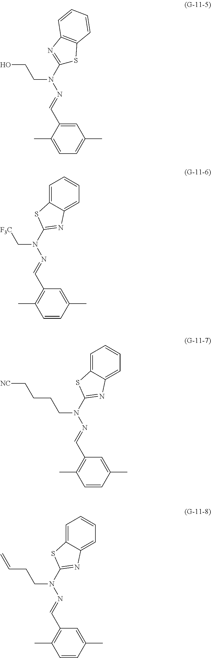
C1=C(C=NN(C2=NC3=C(S2)C=CC=C3)CCO)C(C)=CC=C1C.C1=C(C)C=CC(C)=C1C=NN(C[F3C])C1=NC2=CC=CC=C2S1.C1=C(C)C=CC(C)=C1C=NN(CCCC[NC])C1=NC2=CC=CC=C2S1.C1=C(C)C=CC(C)=C1C=NN(CCC=C)C1=NC2=CC=CC=C2S1
